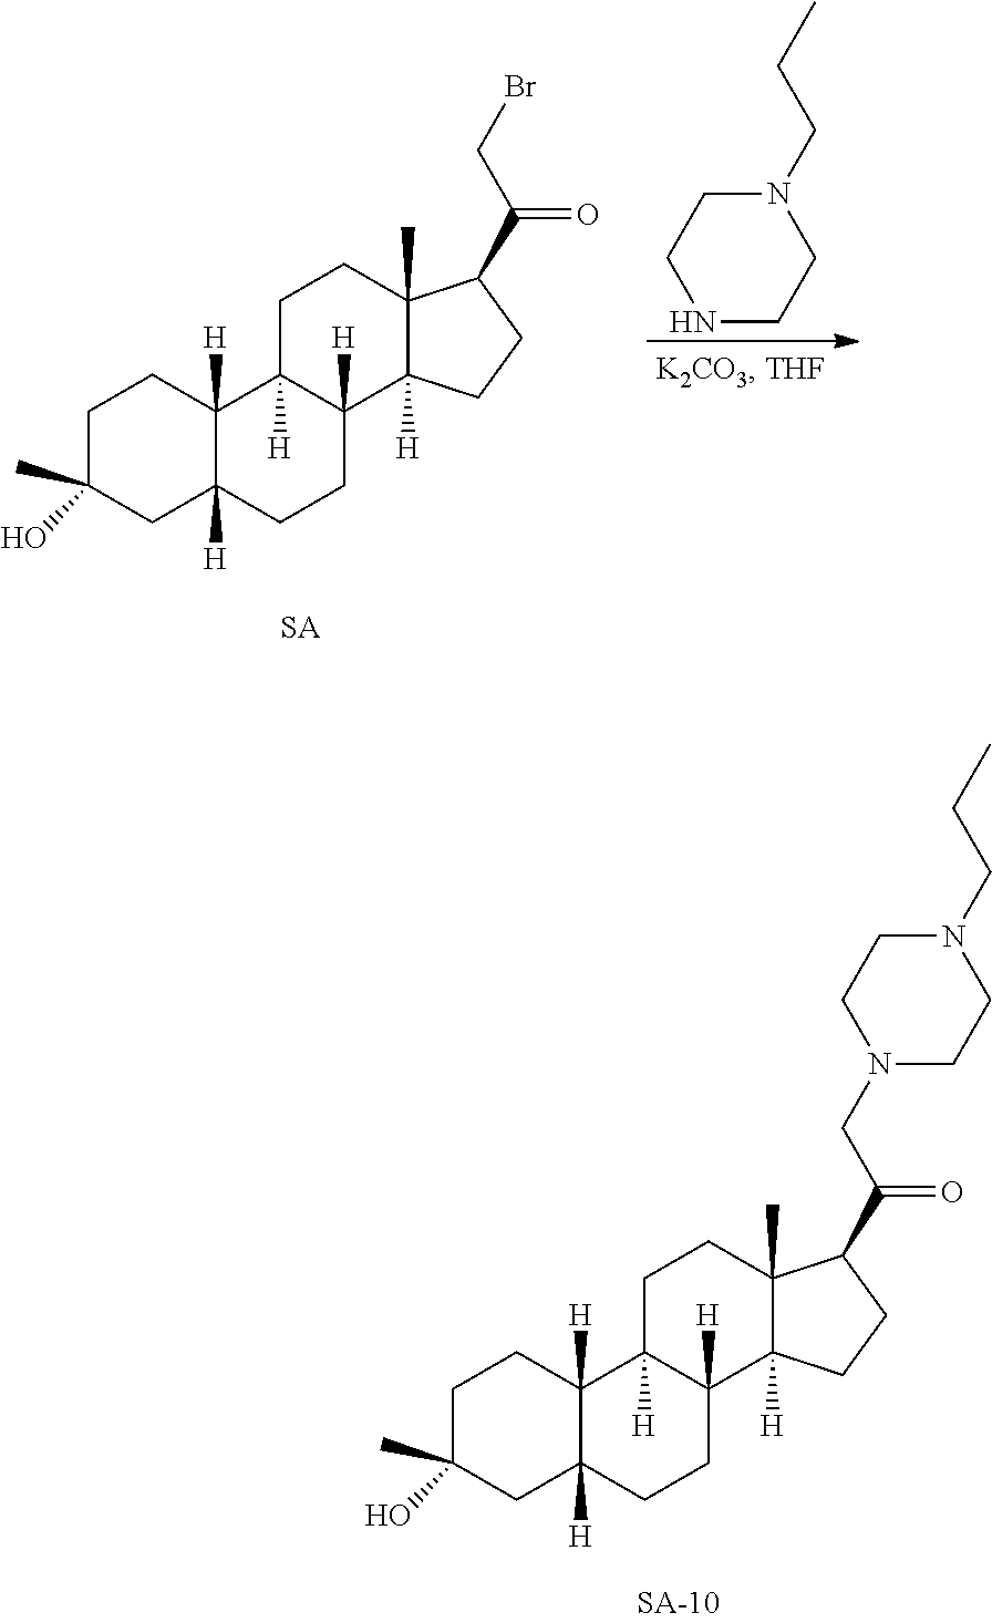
C1C(O)(C)CC2([H])C([H])(C1)C1([H])C([H])(CC2)C2([H])C(C)(CC1)C(C(CBr)=O)CC2.N1CCN(CCC)CC1.C1C(O)(C)CC2([H])C([H])(C1)C1([H])C([H])(CC2)C2([H])C(C)(CC1)C(C(CN1CCN(CCC)CC1)=O)CC2
